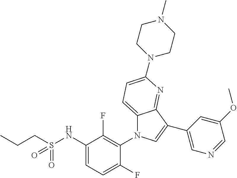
C12=CC=C(N3CCN(C)CC3)N=C1C(C1=CN=CC(OC)=C1)=CN2C1=C(F)C(NS(CCC)(=O)=O)=CC=C1F
